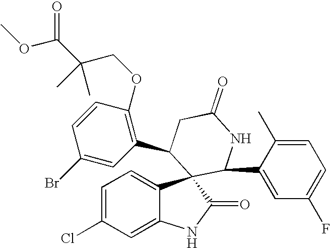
C1=C(Cl)C=C2C(=C1)C1(C(=O)N2)C(C2=CC(F)=CC=C2C)NC(=O)CC1C1=C(OCC(C(OC)=O)(C)C)C=CC(Br)=C1
